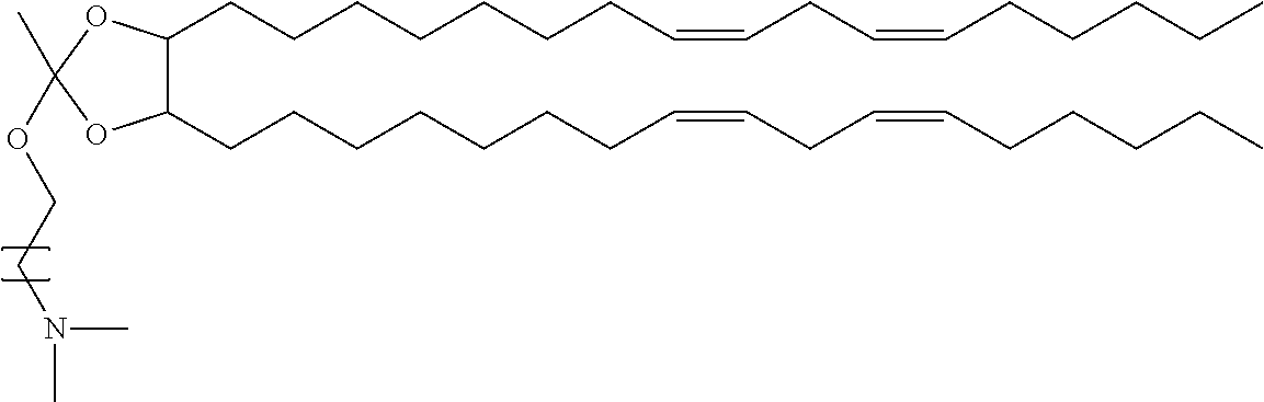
C1(CCCCCCCC=CCC=CCCCCC)C(CCCCCCCC=CCC=CCCCCC)OC(OCCN(C)C)(C)O1
